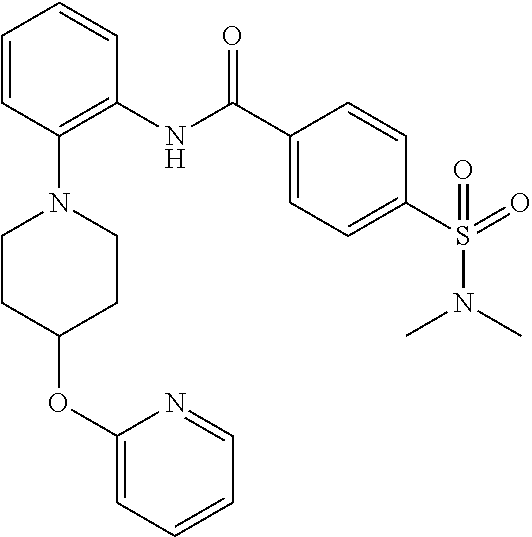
C1=CC(N2CCC(OC3=CC=CC=N3)CC2)=C(NC(C2=CC=C(S(=O)(N(C)C)=O)C=C2)=O)C=C1
